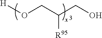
[H]OCC(CO)[R95]
